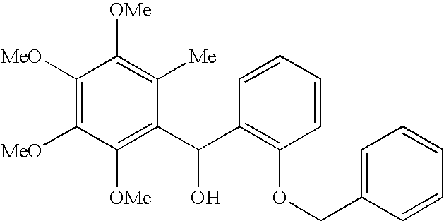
C1([OMe])=C(C(C2=C(OCC3=CC=CC=C3)C=CC=C2)O)C([Me])=C([OMe])C([MeO])=C1[MeO]
